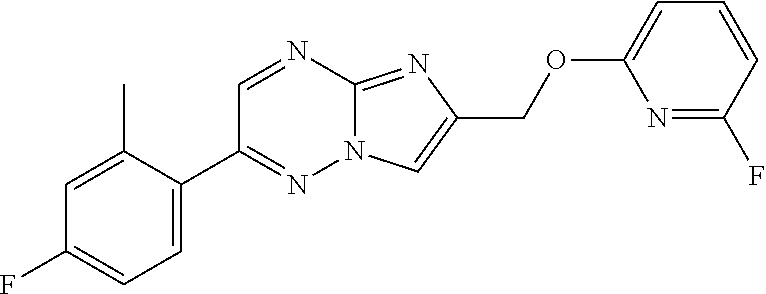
C1=C(C2=NN3C(=NC(COC4=CC=CC(F)=N4)=C3)N=C2)C(C)=CC(F)=C1
